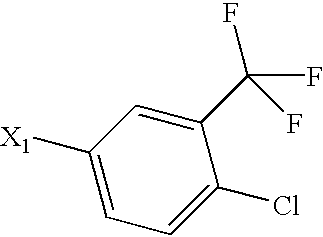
C1=C([X1])C=C(C(F)(F)F)C(Cl)=C1
